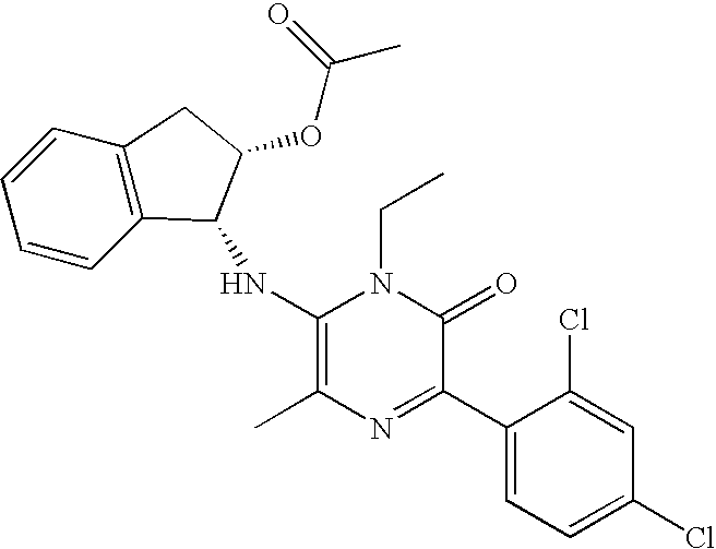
C1(NC2C3=C(C=CC=C3)CC2OC(C)=O)=C(C)N=C(C2=CC=C(Cl)C=C2Cl)C(=O)N1CC
